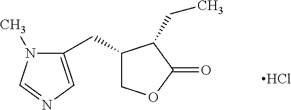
C1(CC2COC(=O)C2CC)=CN=CN1C.Cl
